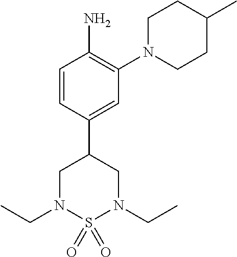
C1=CC(C2CN(CC)S(=O)(=O)N(CC)C2)=CC(N2CCC(C)CC2)=C1N
